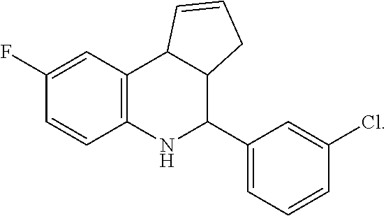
C1(F)=CC2=C(C=C1)NC(C1=CC=CC(Cl)=C1)C1C2C=CC1
